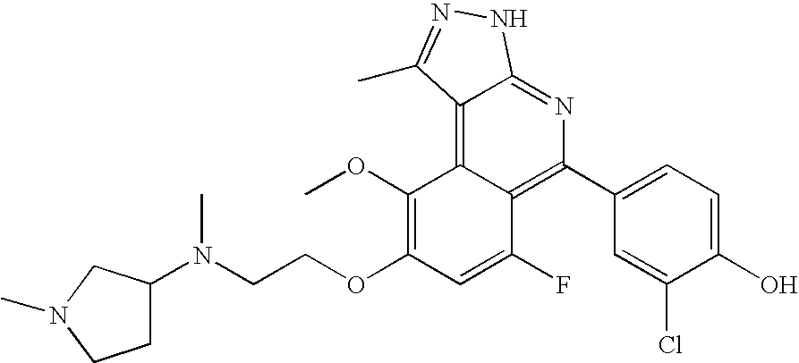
C1C(N(CCOC2=C(OC)C3=C4C(=NC(C5=CC=C(O)C(Cl)=C5)=C3C(F)=C2)NN=C4C)C)CN(C)C1
